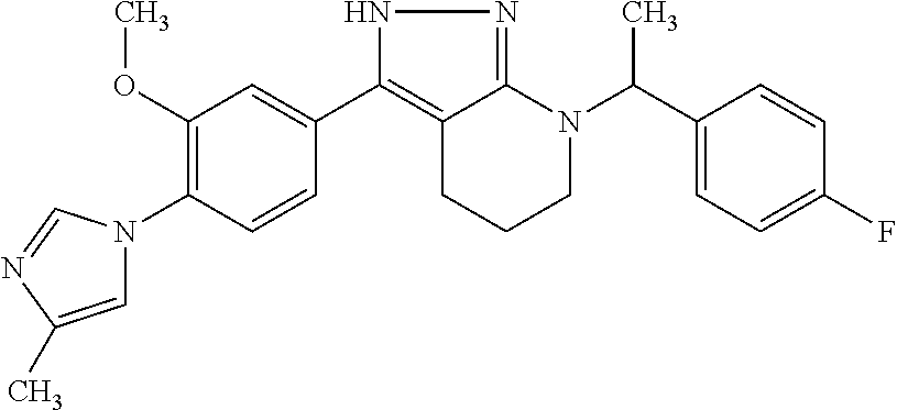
C1(C2=C3C(=NN2)N(C(C2=CC=C(F)C=C2)C)CCC3)=CC(OC)=C(N2C=C(C)N=C2)C=C1
